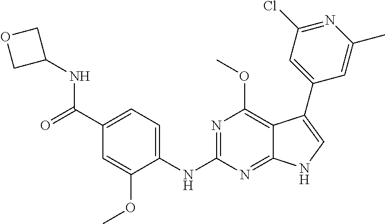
N(C1=NC(OC)=C2C(=N1)NC=C2C1=CC(Cl)=NC(C)=C1)C1=CC=C(C(NC2COC2)=O)C=C1OC
